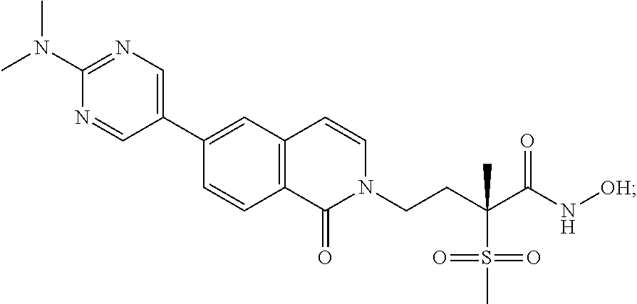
C1(C2=CC3=C(C=C2)C(=O)N(CCC(C(N[OH])=O)(S(C)(=O)=O)C)C=C3)=CN=C(N(C)C)N=C1
